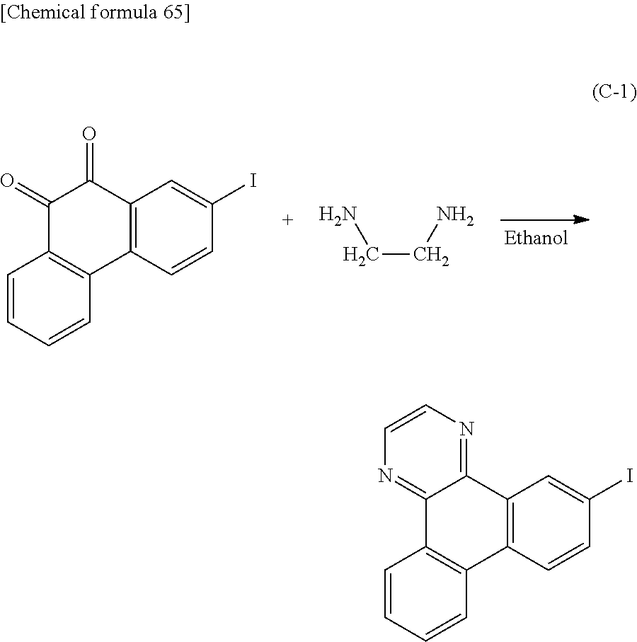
C12=C(C=CC(I)=C1)C1=C(C(=O)C2=O)C=CC=C1.C(CN)N.C12=C(C=CC(I)=C1)C1=C(C3=NC=CN=C23)C=CC=C1
